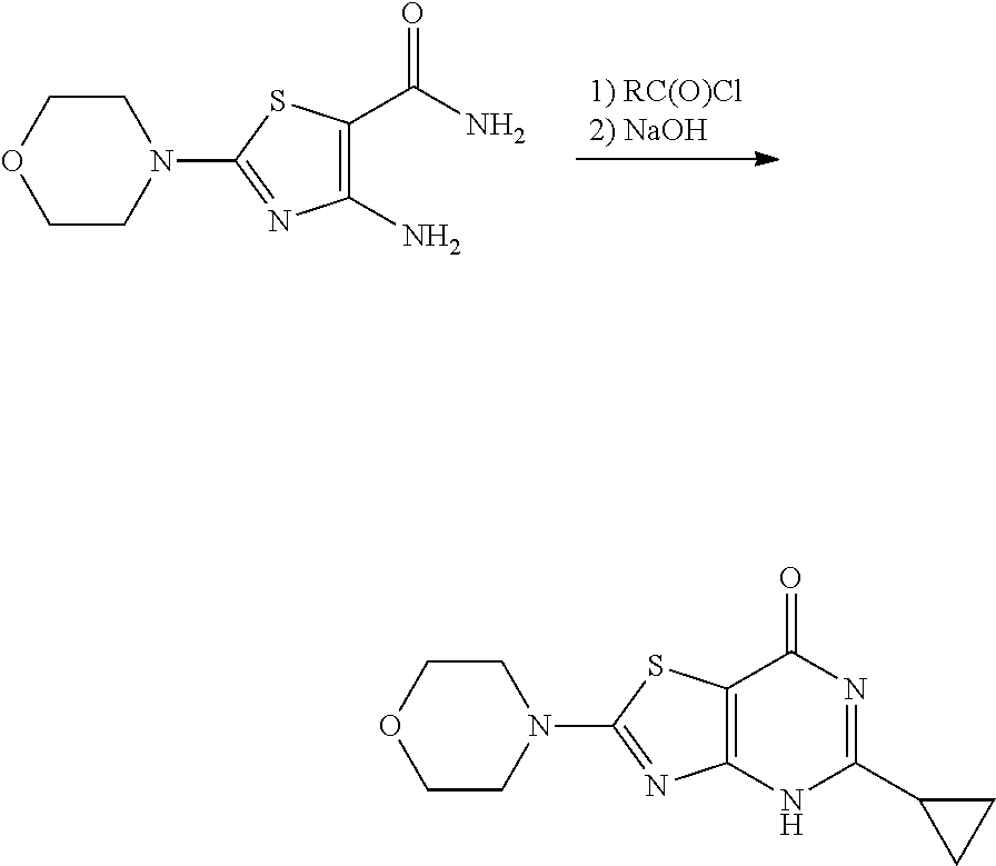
C1CN(C2=NC(N)=C(C(N)=O)S2)CCO1.C1CN(C2=NC3=C(S2)C(=O)N=C(C2CC2)N3)CCO1
